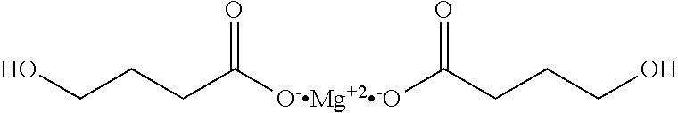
OCCCC([O-Mg+2-O]C(CCCO)=O)=O
